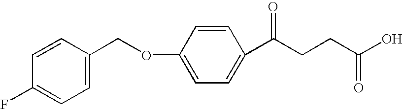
C1=CC(COC2=CC=C(C(CCC(=O)O)=O)C=C2)=CC=C1F
